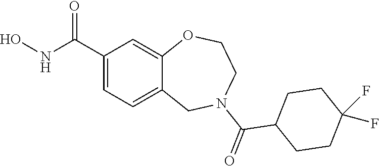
C1(C(NO)=O)=CC=C2C(=C1)OCCN(C(=O)C1CCC(F)(F)CC1)C2
